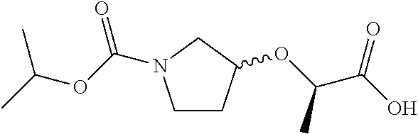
C1CC(OC(C(O)=O)C)CN1C(OC(C)C)=O
